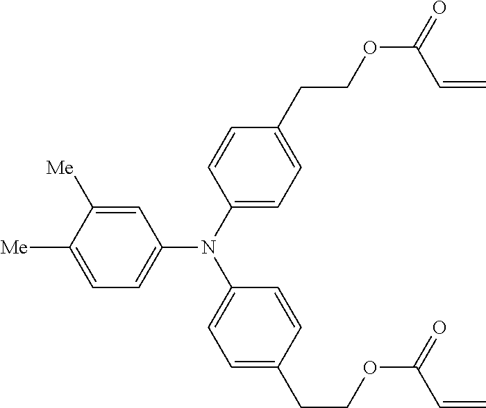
C1=C([Me])C([Me])=CC=C1N(C1=CC=C(CCOC(=O)C=C)C=C1)C1=CC=C(CCOC(=O)C=C)C=C1
